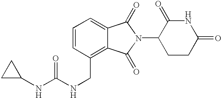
N1C(=O)CCC(N2C(=O)C3=CC=CC(CNC(=O)NC4CC4)=C3C2=O)C1=O
